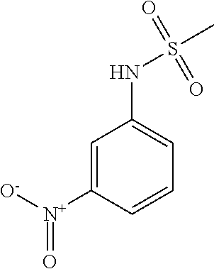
C1=C([N+]([O-])=O)C=CC=C1NS(C)(=O)=O
